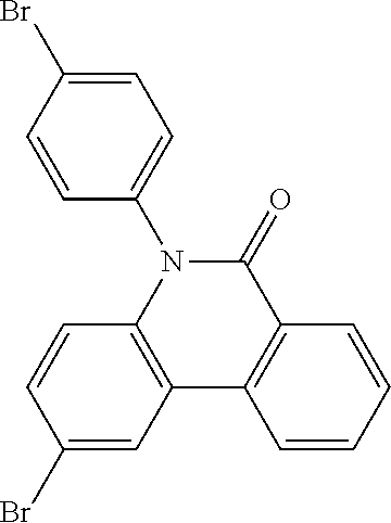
C12=C(N(C3=CC=C(Br)C=C3)C(=O)C3=C1C=CC=C3)C=CC(Br)=C2
